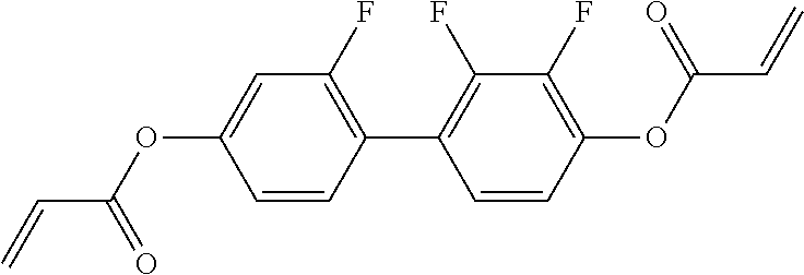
C1=C(OC(C=C)=O)C=CC(C2=C(F)C(F)=C(OC(C=C)=O)C=C2)=C1F
